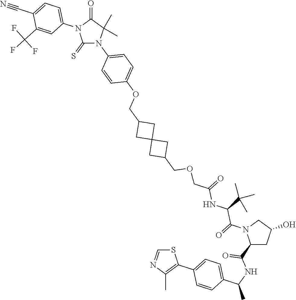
C1(=S)N(C2=CC=C(OCC3CC4(C3)CC(COCC(NC(C(N3C(C(=O)NC(C5=CC=C(C6=C(C)N=CS6)C=C5)C)CC(O)C3)=O)C(C)(C)C)=O)C4)C=C2)C(C)(C)C(=O)N1C1=CC=C(C#N)C(C(F)(F)F)=C1
